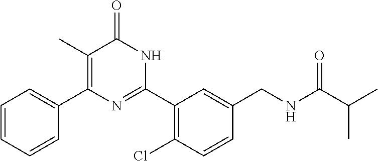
C1(C2=C(C)C(=O)NC(C3=C(Cl)C=CC(CNC(C(C)C)=O)=C3)=N2)=CC=CC=C1
